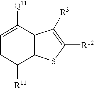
C1=C([Q11])C2=C(C([R11])C1)SC([R12])=C2[R3]
